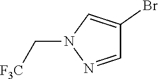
C1=NN(C[F3C])C=C1Br
